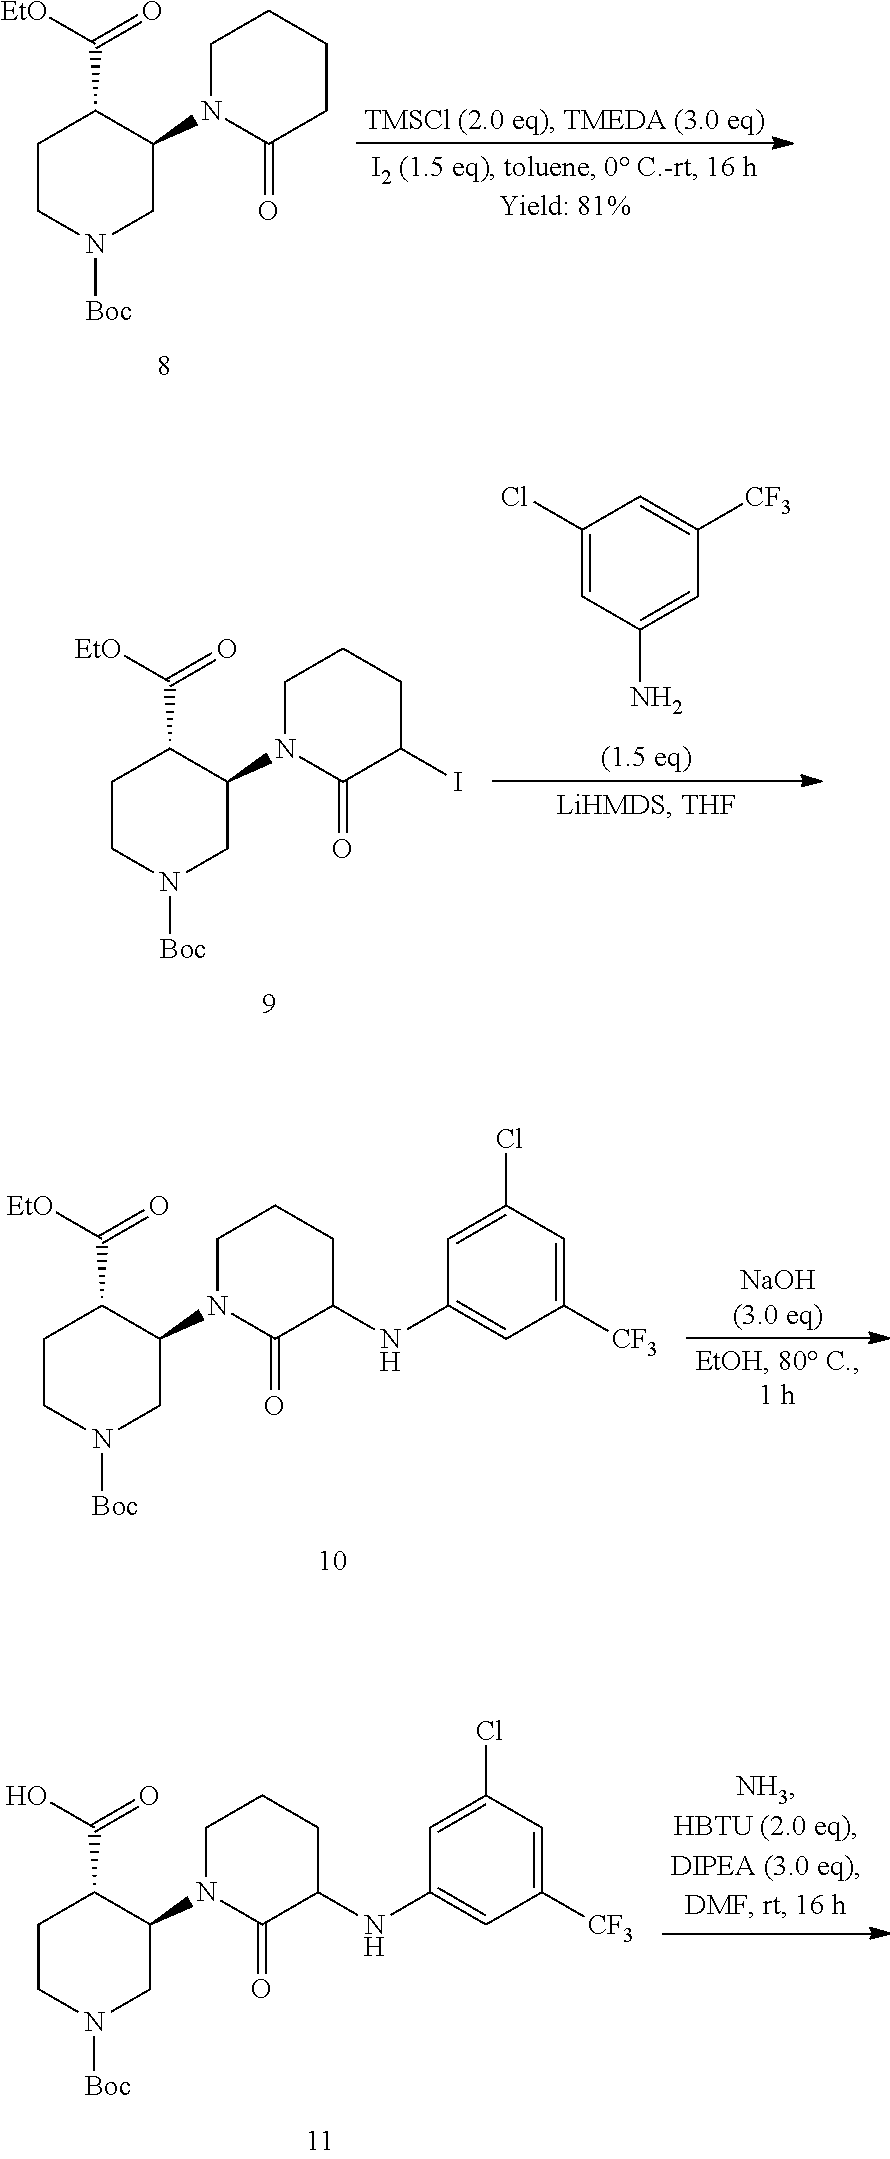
C1CN([Boc])CC(N2C(=O)CCCC2)C1C([EtO])=O.C1(Cl)=CC(N)=CC([CF3])=C1.C1CN([Boc])CC(N2C(=O)C(I)CCC2)C1C([EtO])=O.C1CN([Boc])CC(N2C(=O)C(NC3=CC([CF3])=CC(Cl)=C3)CCC2)C1C([EtO])=O.C1CN([Boc])CC(N2C(=O)C(NC3=CC([CF3])=CC(Cl)=C3)CCC2)C1C(O)=O
